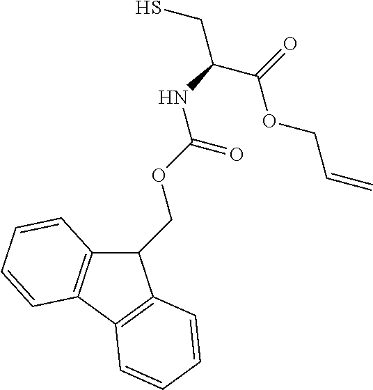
C1(COC(NC(CS)C(=O)OCC=C)=O)C2=C(C3=C1C=CC=C3)C=CC=C2
